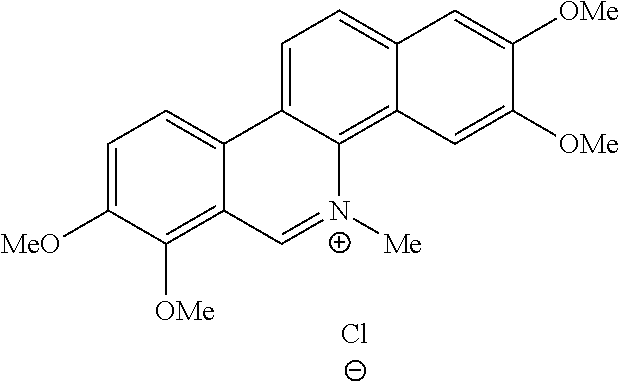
C1=C2C(=C3C(=C1)C=C([OMe])C([OMe])=C3)[N+]([Me])=CC1=C([OMe])C([MeO])=CC=C21.[Cl-]
